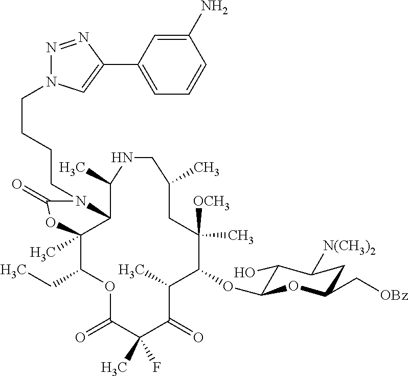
C12C(C)(C(CC)OC(=O)C(C)(F)C(=O)C(C)C(OC3C(O)C([N(CH3)2])CC(C[OBz])O3)C([OCH3])(C)CC(C)CNC1C)OC(=O)N2CCCCN1N=NC(C2=CC=CC(N)=C2)=C1
